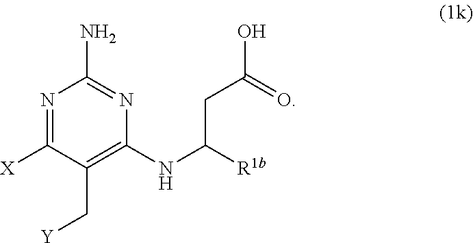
C(C(NC1=C(C[Y])C([X])=NC(N)=N1)[R1b])C(=O)O
